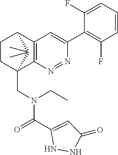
N1=NC2=C(C=C1C1=C(F)C=CC=C1F)C1CCC2(CN(C(=O)C2=CC(=O)NN2)CC)C1(C)C
